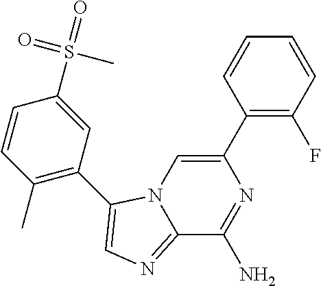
C12=NC=C(C3=C(C)C=CC(S(=O)(=O)C)=C3)N1C=C(C1=C(F)C=CC=C1)N=C2N
